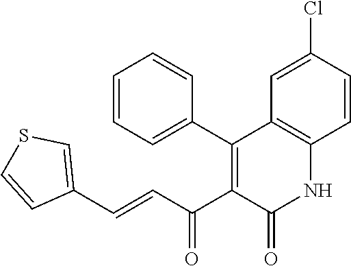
C1(C=CC(C2=C(C3=CC=CC=C3)C3=C(NC2=O)C=CC(Cl)=C3)=O)=CSC=C1
